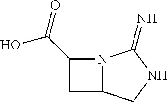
OC(C1CC2N1C(=N)NC2)=O
